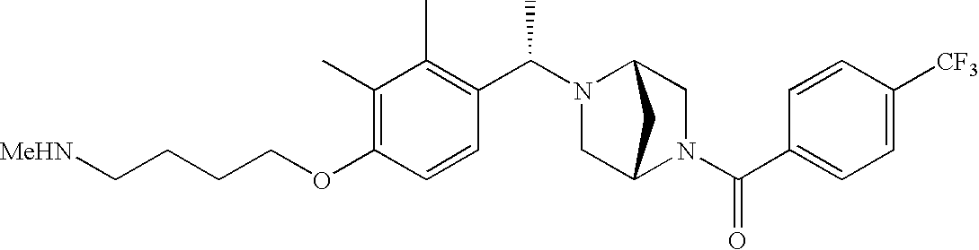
C(OC1=C(C)C(C)=C(C(N2CC3N(C(C4=CC=C([CF3])C=C4)=O)CC2C3)C)C=C1)CCC[MeHN]
